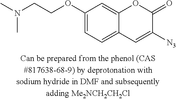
C1(OCCN(C)C)=CC=C2C(=C1)OC(=O)C([N3])=C2
